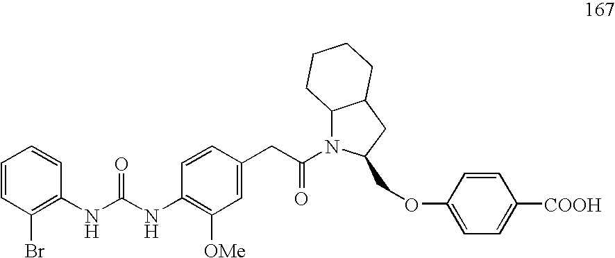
C1=CC(Br)=C(NC(=O)NC2=C([OMe])C=C(CC(=O)N3C4C(CC3COC3=CC=C([COOH])C=C3)CCCC4)C=C2)C=C1
